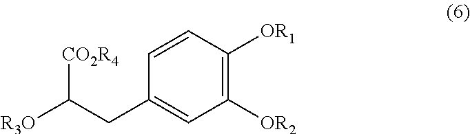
C1=CC([OR1])=C([OR2])C=C1CC([CO2R4])[R3O]
